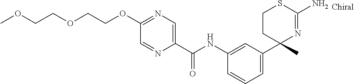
C1(NC(C2=CN=C(OCCOCCOC)C=N2)=O)=CC(C2(C)N=C(N)SCC2)=CC=C1
